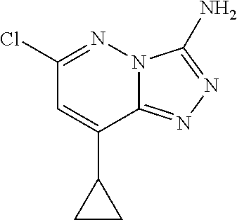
N12C(=NN=C1N)C(C1CC1)=CC(Cl)=N2
